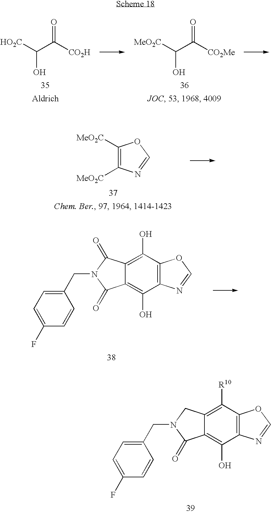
[MeO2C]C(C([CO2Me])=O)O.[HO2C]C(C([CO2H])=O)O.C1([MeO2C])=C([MeO2C])N=CO1.C1(CN2C(=O)C3=C(O)C4=C(C(O)=C3C2=O)OC=N4)=CC=C(F)C=C1.C1(CN2C(=O)C3=C(O)C4=C(C([R10])=C3C2)OC=N4)=CC=C(F)C=C1
